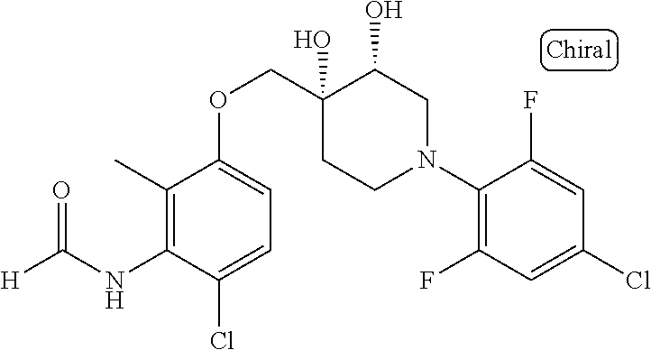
C1(N2CC(O)C(O)(COC3=CC=C(Cl)C(NC([H])=O)=C3C)CC2)=C(F)C=C(Cl)C=C1F
